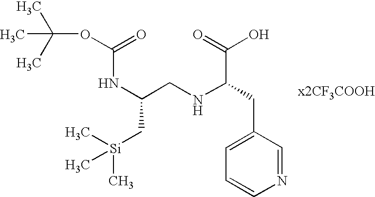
N(C(CNC(CC1=CC=CN=C1)C(=O)O)C[Si](C)(C)C)C(OC(C)(C)C)=O
